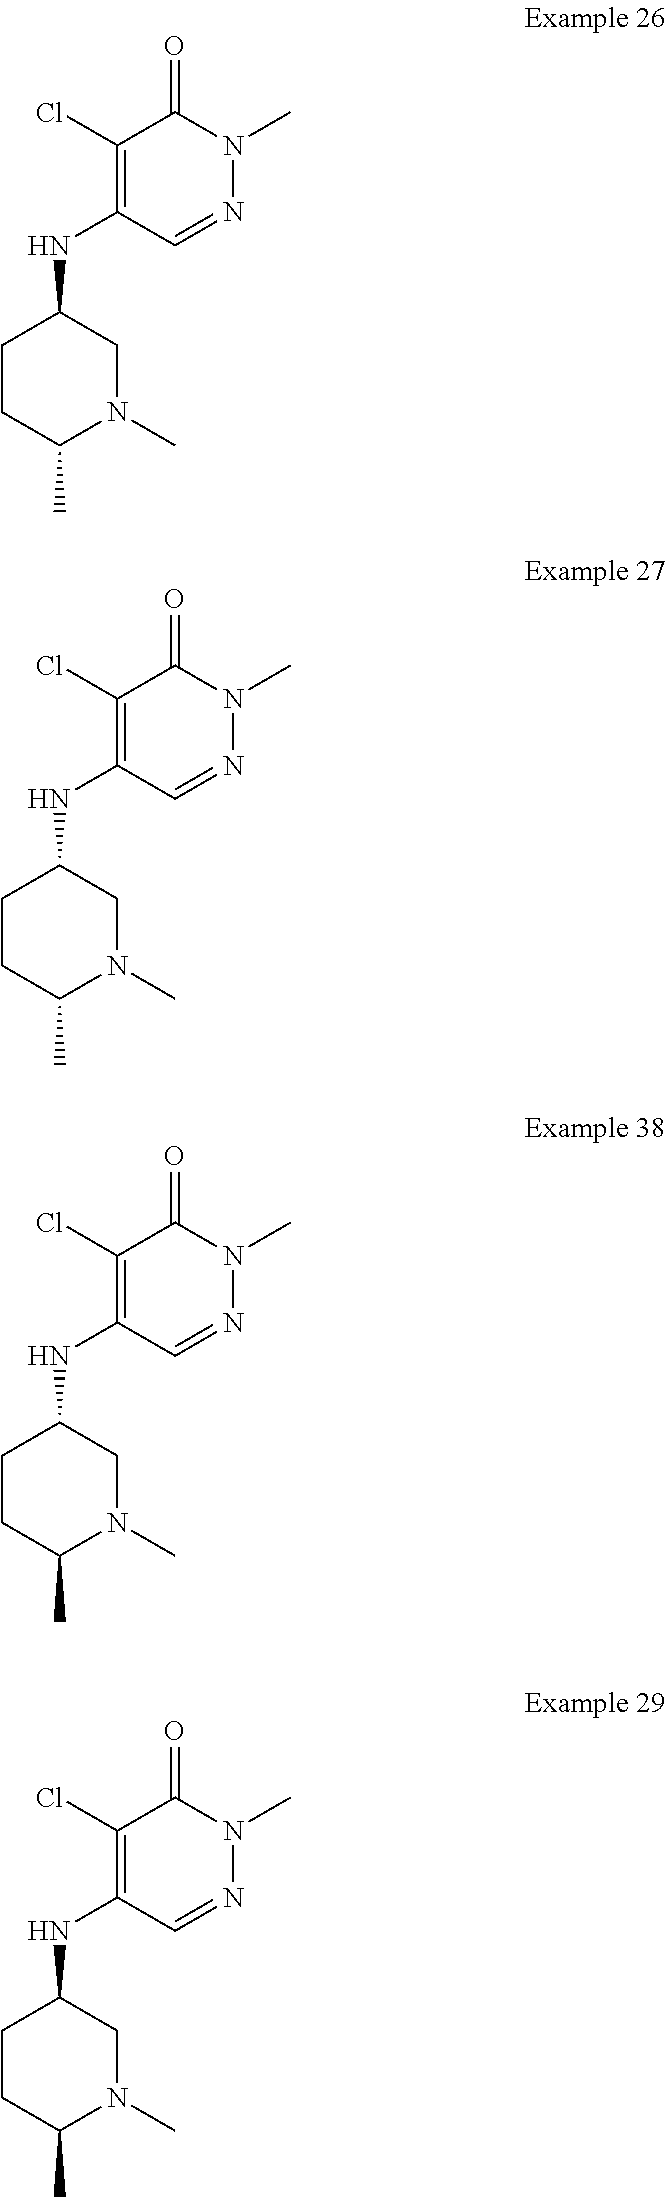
C1(Cl)=C(NC2CCC(C)N(C)C2)C=NN(C)C1=O.C1(Cl)=C(NC2CCC(C)N(C)C2)C=NN(C)C1=O.C1(Cl)=C(NC2CCC(C)N(C)C2)C=NN(C)C1=O.C1(Cl)=C(NC2CCC(C)N(C)C2)C=NN(C)C1=O
